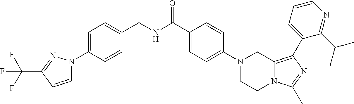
N1(C2=CC=C(C(NCC3=CC=C(N4C=CC(C(F)(F)F)=N4)C=C3)=O)C=C2)CCN2C(=C(C3=CC=CN=C3C(C)C)N=C2C)C1
